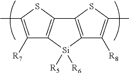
C1([R7])=C(C)SC2=C1[Si]([R5])([R6])C1=C2SC(C)=C1[R8]
